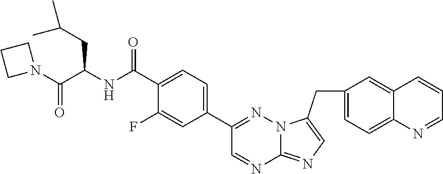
C1(C2=CC=C(C(NC(CC(C)C)C(N3CCC3)=O)=O)C(F)=C2)=NN2C(=NC=C2CC2=CC=C3C(=C2)C=CC=N3)N=C1
